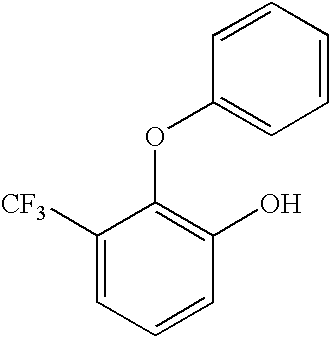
C1([CF3])=CC=CC(O)=C1OC1=CC=CC=C1
